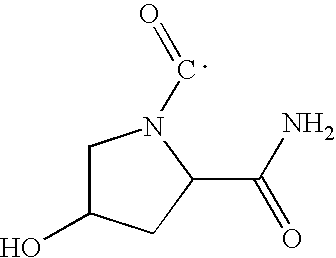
C1C(O)CC(C(N)=O)N1C=O
